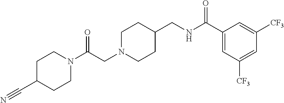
N1(C(CN2CCC(CNC(C3=CC([CF3])=CC([CF3])=C3)=O)CC2)=O)CCC(C#N)CC1
